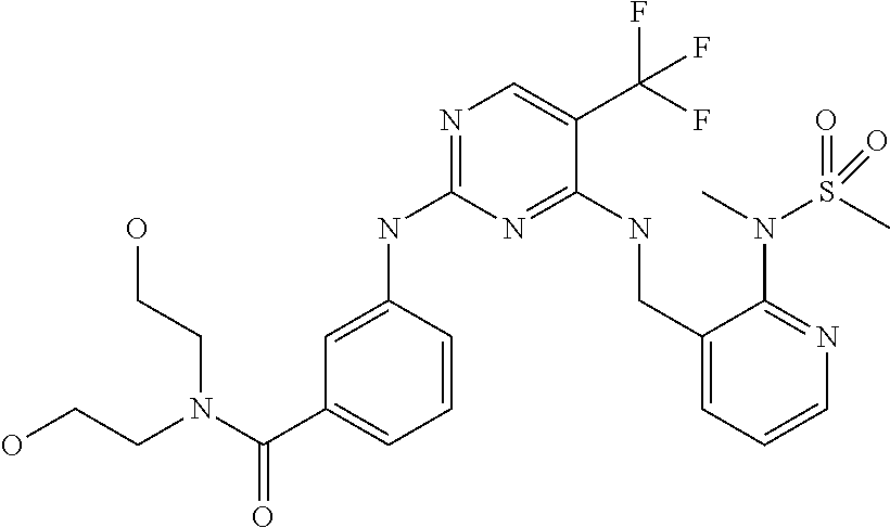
C1=C(NC2=NC=C(C(F)(F)F)C(NCC3=CC=CN=C3N(C)S(C)(=O)=O)=N2)C=CC=C1C(N(CCO)CCO)=O
